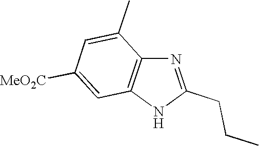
N1=C(CCC)NC2=C1C(C)=CC([MeO2C])=C2
